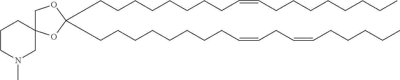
C(CCCCCCCC=CCCCCCCCC)C1(CCCCCCCCC=CCC=CCCCCC)OCC2(O1)CCCN(C)C2
